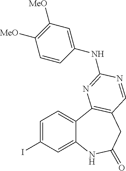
C1=C(I)C=C2C(=C1)C1=C(CC(=O)N2)C=NC(NC2=CC([MeO])=C([MeO])C=C2)=N1
